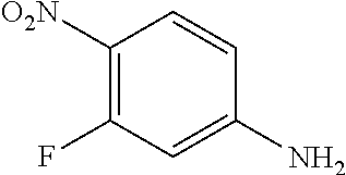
NC1=CC(F)=C([O2N])C=C1
